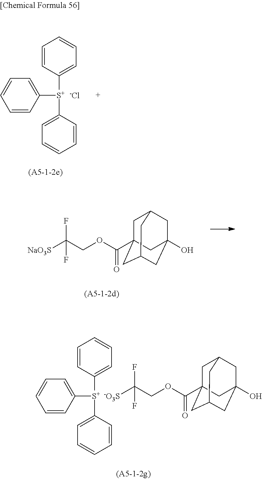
C1=CC([S+](C2=CC=CC=C2)C2=CC=CC=C2)=CC=C1.[-Cl].[NaO3S]C(COC(=O)C12CC3CC(O)(CC(C1)C3)C2)(F)F.C1=CC([S+](C2=CC=CC=C2)C2=CC=CC=C2)=CC=C1.[-O3S]C(COC(=O)C12CC3CC(O)(CC(C1)C3)C2)(F)F
